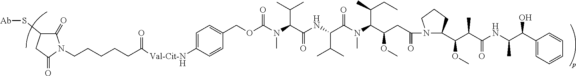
[Ab]SC1C(=O)N(CCCCCC([Val-Cit-NH]C2=CC=C(COC(N(C(C(NC(C(N(C(C(CC(=O)N3C(C(C(C(NC(C(C4=CC=CC=C4)O)C)=O)C)OC)CCC3)OC)C(C)CC)C)=O)C(C)C)=O)C(C)C)C)=O)C=C2)=O)C(=O)C1
